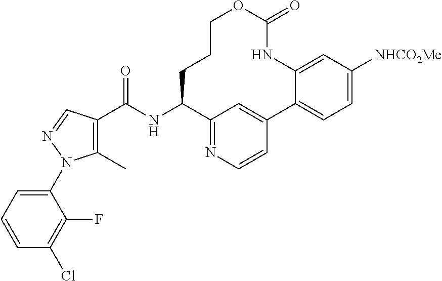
C1(C)=C(C(NC2CCCOC(=O)NC3=CC([NHCO2Me])=CC=C3C3=CC2=NC=C3)=O)C=NN1C1=CC=CC(Cl)=C1F
